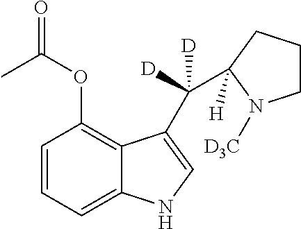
C1=CC=C2C(=C1OC(C)=O)C(C(C1([H])CCCN1[D3C])([D])[D])=CN2
